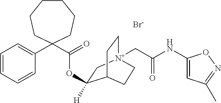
C1=CC=CC(C2(C(=O)OC3([H])C[N+]4(CC(NC5=CC(C)=NO5)=O)CCC3CC4)CCCCCC2)=C1.[Br-]
